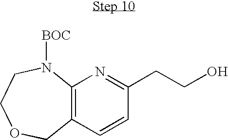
C12=C(C=CC(CCO)=N1)COCCN2[BOC]
